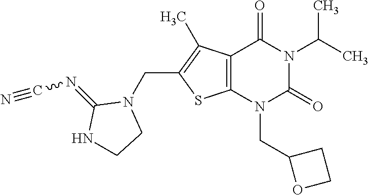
C12=C(N(CC3OCC3)C(=O)N(C(C)C)C1=O)SC(CN1C(=NC#N)NCC1)=C2C
